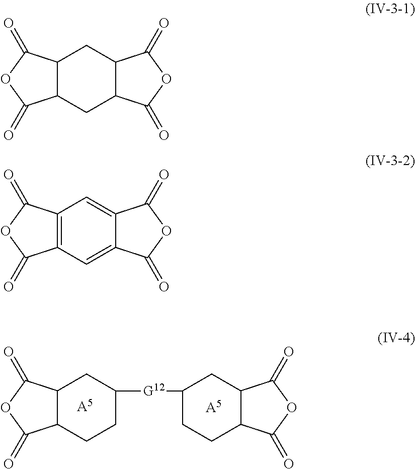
C12C(C(=O)OC1=O)CC([G12]C1CCC3C(C1)C(=O)OC3=O)CC2.[A5].[A5].C12C(C(=O)OC1=O)CC1C(=O)OC(=O)C1C2.C12=C(C(=O)OC1=O)C=C1C(=O)OC(=O)C1=C2
